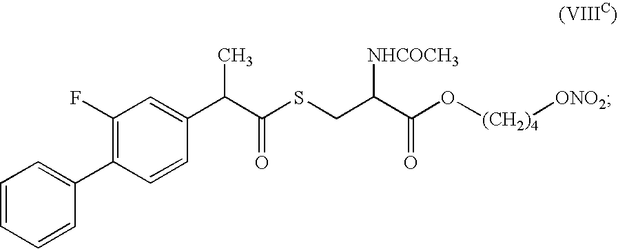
C1(C(C(SCC(C(O[(CH2)4][ONO2])=O)[NHCOCH3])=O)C)=CC(F)=C(C2=CC=CC=C2)C=C1
